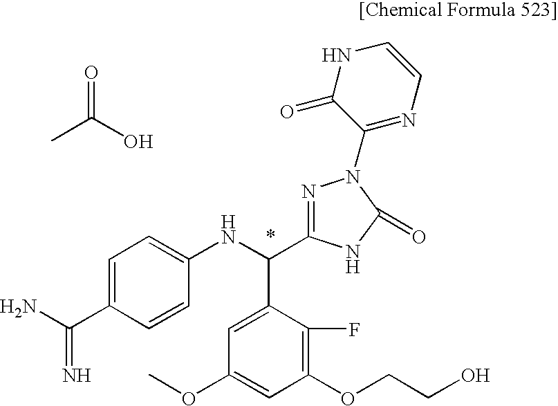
C1(OCCO)=C(F)C(C(NC2=CC=C(C(N)=N)C=C2)C2=NN(C3=NC=CNC3=O)C(=O)N2)=CC(OC)=C1.CC(=O)O
